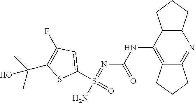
N(C1=C2C(=NC3=C1CCC3)CCC2)C(N=S(N)(=O)C1=CC(F)=C(C(C)(C)O)S1)=O
